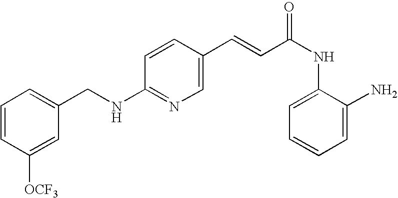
C(NC1=NC=C(C=CC(NC2=CC=CC=C2N)=O)C=C1)C1=CC=CC([OCF3])=C1
